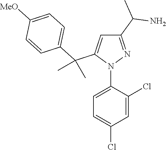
N1(C2=CC=C(Cl)C=C2Cl)N=C(C(N)C)C=C1C(C1=CC=C([MeO])C=C1)(C)C
